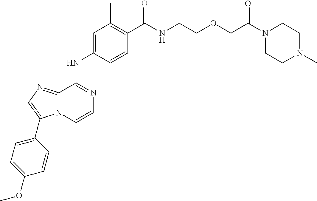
C(C1=C(C)C=C(NC2=NC=CN3C2=NC=C3C2=CC=C(OC)C=C2)C=C1)(=O)NCCOCC(N1CCN(C)CC1)=O
